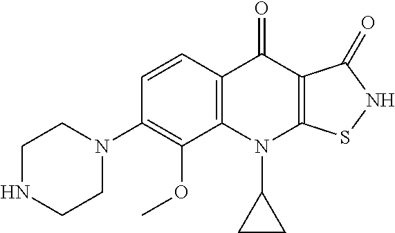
C12=C(C=CC(N3CCNCC3)=C1OC)C(=O)C1=C(N2C2CC2)SNC1=O
